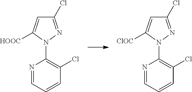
N1=CC=CC(Cl)=C1N1N=C(Cl)C=C1[HOOC].N1=CC=CC(Cl)=C1N1N=C(Cl)C=C1[ClOC]
